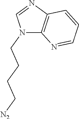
N1(CCCC[N2])C2=C(N=C1)C=CC=N2
